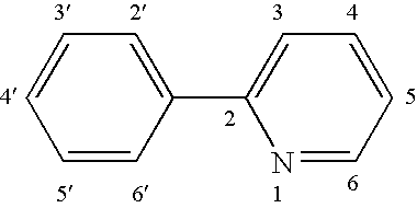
C1=CC=CC(C2=CC=CC=N2)=C1
